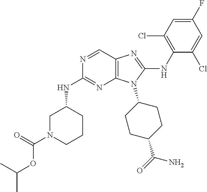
N1=CC2=C(N=C1NC1CN(C(=O)OC(C)C)CCC1)N(C1CCC(C(=O)N)CC1)C(NC1=C(Cl)C=C(F)C=C1Cl)=N2
